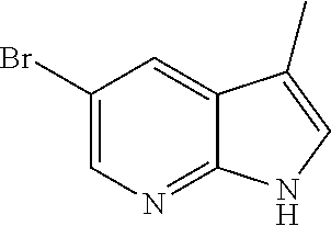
C1(Br)=CN=C2C(=C1)C(C)=CN2
